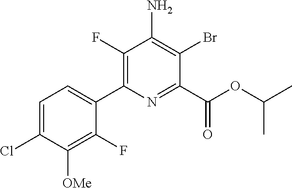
C1(F)=C(C2=CC=C(Cl)C([OMe])=C2F)N=C(C(OC(C)C)=O)C(Br)=C1N
